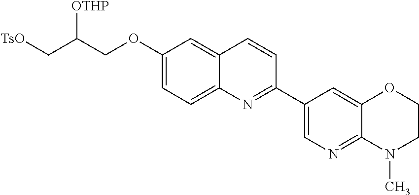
C1(OCC(C[TsO])[OTHP])=CC=C2C(=C1)C=CC(C1=CN=C3C(=C1)OCCN3C)=N2
